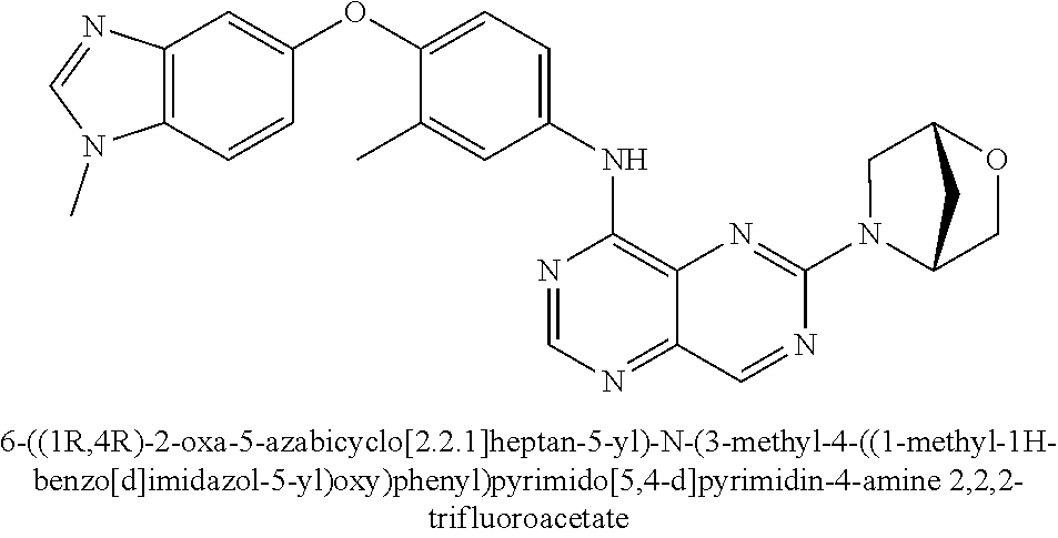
C12=C(C=CC(OC3=CC=C(NC4=C5C(=NC=N4)C=NC(N4C6COC(C4)C6)=N5)C=C3C)=C1)N(C)C=N2
